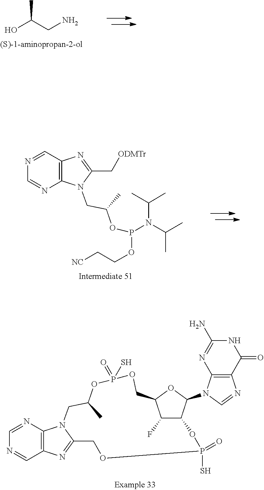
CC(CN)O.CC(C)N(P(OCC[NC])OC(CN1C(C[ODMTr])=NC2=C1N=CN=C2)C)C(C)C.C1(N)=NC2=C(C(=O)N1)N=CN2C1OC2COP(=O)(S)OC(C)CN3C(=NC4=C3N=CN=C4)COP(=O)(S)OC1C2F
